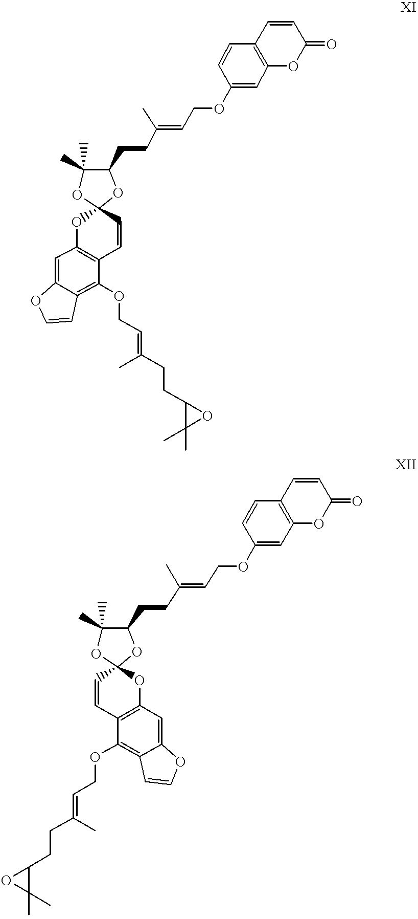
C1(C)(C)OC2(OC1CCC(=CCOC1=CC3=C(C=C1)C=CC(=O)O3)C)OC1=C(C=C2)C(OCC=C(CCC2OC2(C)C)C)=C2C(=C1)OC=C2.C1(C)(C)OC2(OC1CCC(=CCOC1=CC3=C(C=C1)C=CC(=O)O3)C)C=CC1=C(O2)C=C2C(=C1OCC=C(CCC1C(C)(C)O1)C)C=CO2
